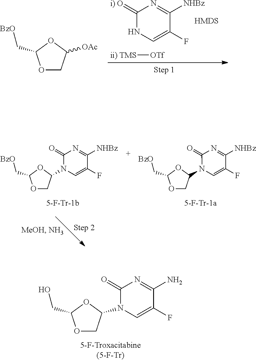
C1(=[i) O])NC=C(F)C([NHBz])=N1.[ii) TMS][OTf].O1CC([OAc])OC1C[BzO].O1CC(N2C=C(F)C([NHBz])=NC2=O)OC1C[BzO].O1CC(N2C=C(F)C([NHBz])=NC2=O)OC1C[BzO].O1CC(N2C=C(F)C(N)=NC2=O)OC1CO
